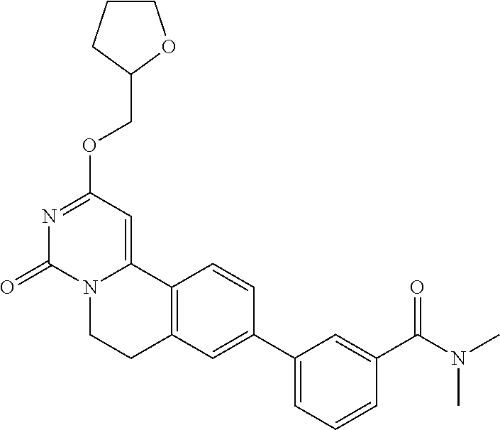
N1=C(OCC2OCCC2)C=C2N(C1=O)CCC1=C2C=CC(C2=CC=CC(C(N(C)C)=O)=C2)=C1
